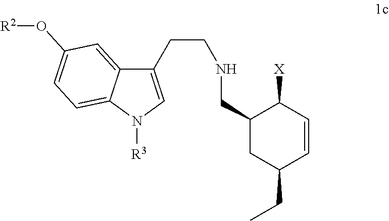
C1(CNCCC2=CN([R3])C3=CC=C(O[R2])C=C23)CC(CC)C=CC1[X]
